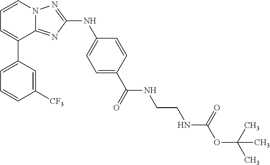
C1=CN2C(=NC(NC3=CC=C(C(=O)NCCNC(OC(C)(C)C)=O)C=C3)=N2)C(C2=CC=CC([CF3])=C2)=C1
